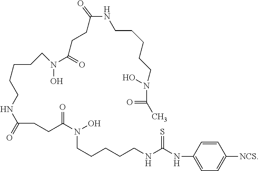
C1=C(NC(NCCCCCN(C(CCC(NCCCCCN(C(=O)CCC(NCCCCCN(C(=O)C)O)=O)O)=O)=O)O)=S)C=CC([NCS])=C1
